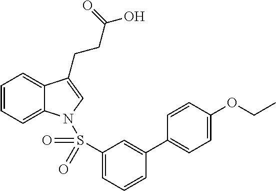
C1=CC=C2C(=C1)C(CCC(O)=O)=CN2S(C1=CC=CC(C2=CC=C(OCC)C=C2)=C1)(=O)=O
